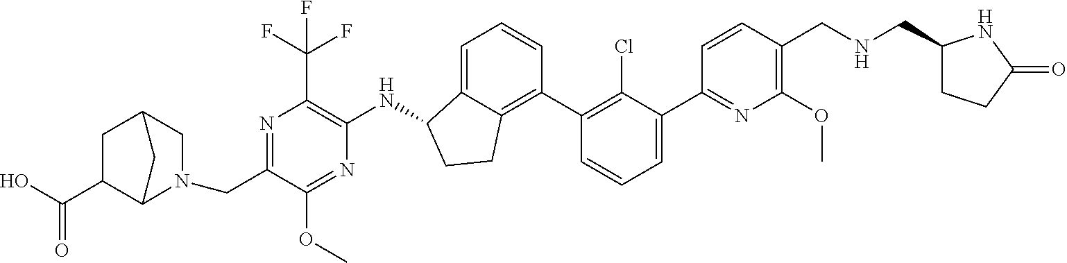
C1(CN2CC3CC(C(=O)O)C2C3)=NC(C(F)(F)F)=C(NC2C3=CC=CC(C4=C(Cl)C(C5=NC(OC)=C(CNCC6CCC(=O)N6)C=C5)=CC=C4)=C3CC2)N=C1OC
